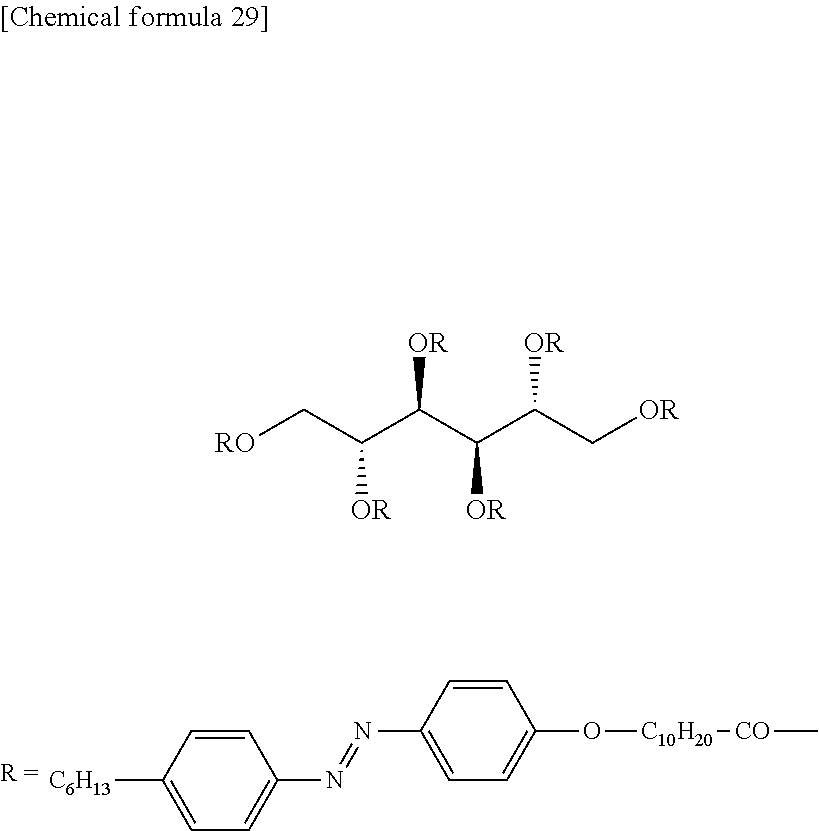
[C6H13]C1=CC=C(N=NC2=CC=C(O[C10H20][CO]C)C=C2)C=C1.[RO]CC(C(C(C(C[OR])[OR])[OR])[OR])[OR]
